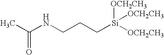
CC(NCCC[Si]([OCH2CH3])([OCH2CH3])[OCH2CH3])=O
